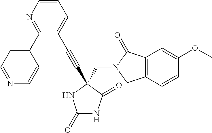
C1(=O)NC(=O)C(CN2C(=O)C3=C(C2)C=CC(OC)=C3)(C#CC2=CC=CN=C2C2=CC=NC=C2)N1
